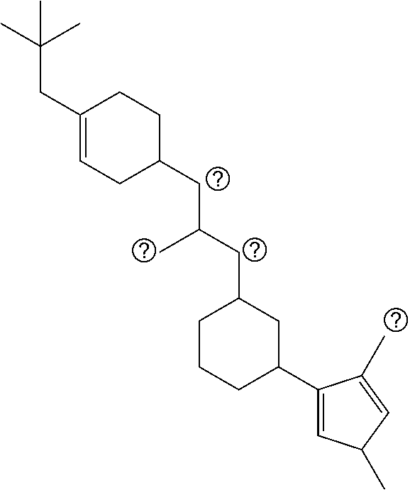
C(CC1=CCC(CC(CC2CCCC(C3=CC(C)C=C3C)C2)C)CC1)(C)(C)C
